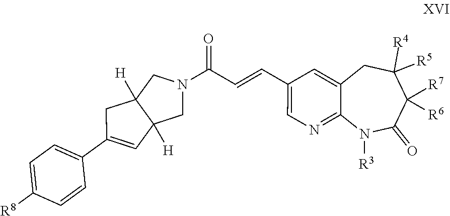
C12=CC(C=CC(N3CC4([H])C([H])(C3)C=C(C3=CC=C([R8])C=C3)C4)=O)=CN=C1N([R3])C(=O)C([R6])([R7])C([R5])([R4])C2
